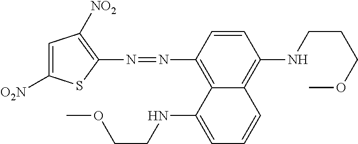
N(=NC1=C2C(=C(NCCCOC)C=C1)C=CC=C2NCCOC)C1=C([NO2])C=C([NO2])S1
